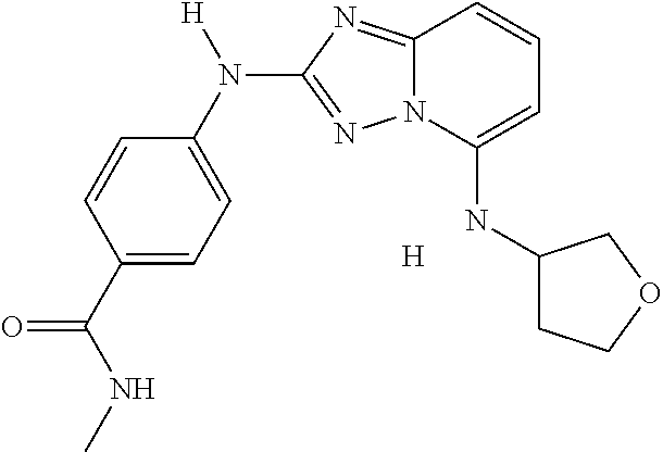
C1(C(NC)=O)=CC=C(N([H])C2=NN3C(=N2)C=CC=C3NC2CCOC2)C=C1.[H]
